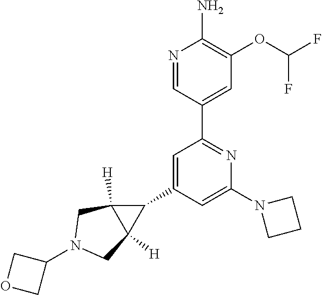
N1=CC(C2=NC(N3CCC3)=CC(C3C4([H])C3([H])CN(C3COC3)C4)=C2)=CC(OC(F)F)=C1N
